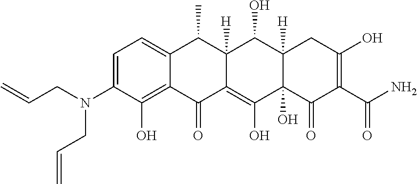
C1=C(N(CC=C)CC=C)C(O)=C2C(=C1)C(C)C1([H])C(=C(O)C3(O)C([H])(C1O)CC(O)=C(C(N)=O)C3=O)C2=O
